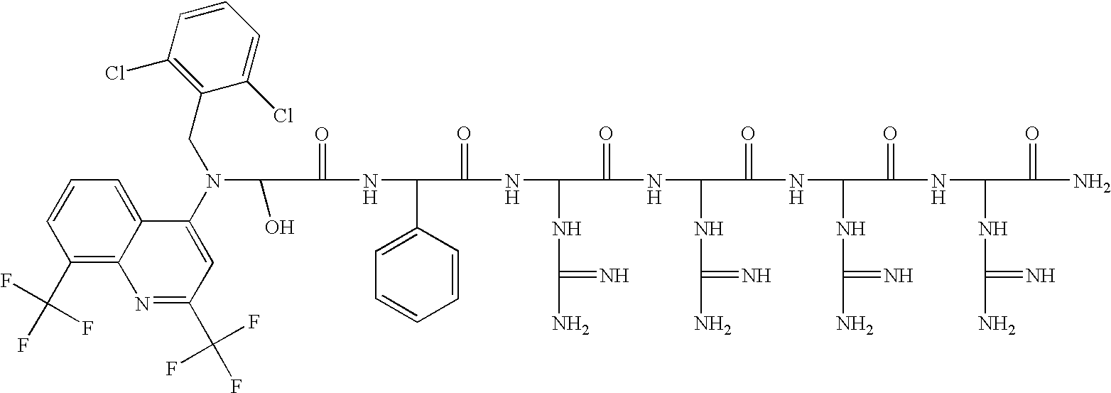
C(=O)(NC(C1=CC=CC=C1)C(=O)NC(NC(N)=N)C(=O)NC(NC(N)=N)C(=O)NC(NC(N)=N)C(=O)NC(NC(N)=N)C(=O)N)C(O)N(C1=CC(C(F)(F)F)=NC2=C(C(F)(F)F)C=CC=C12)CC1=C(Cl)C=CC=C1Cl
